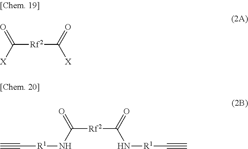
C([Rf2]C([X])=O)(=O)[X].C([Rf2]C(N[R1]C#C)=O)(=O)N[R1]C#C
